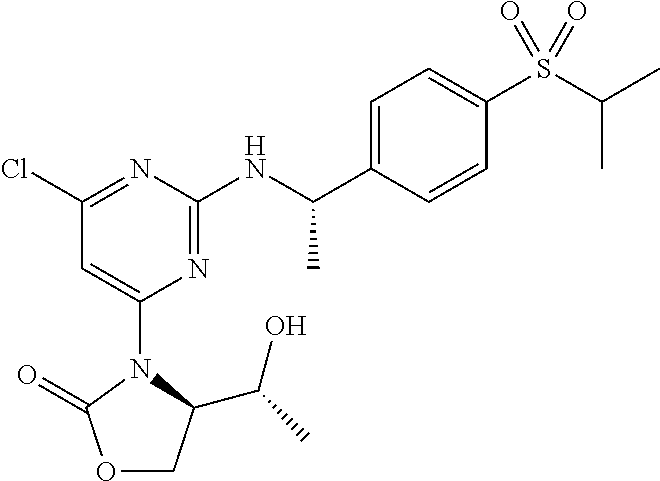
C1=C(S(C(C)C)(=O)=O)C=CC(C(NC2=NC(N3C(C(C)O)COC3=O)=CC(Cl)=N2)C)=C1
